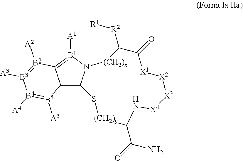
C12=C3N([B1]([A1])=C1[B2]([A2])=[B3]([A3])[B4]([A4])=[B5]2[A5])[(CH2)x]C([R2][R1])C(=O)[X1][X2][X3][X4]NC(C(=O)N)[(CH2)y]S3
